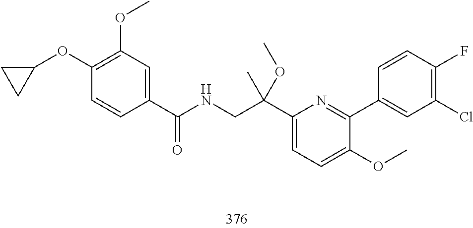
C1(C(NCC(C2=CC=C(OC)C(C3=CC(Cl)=C(F)C=C3)=N2)(OC)C)=O)=CC(OC)=C(OC2CC2)C=C1
